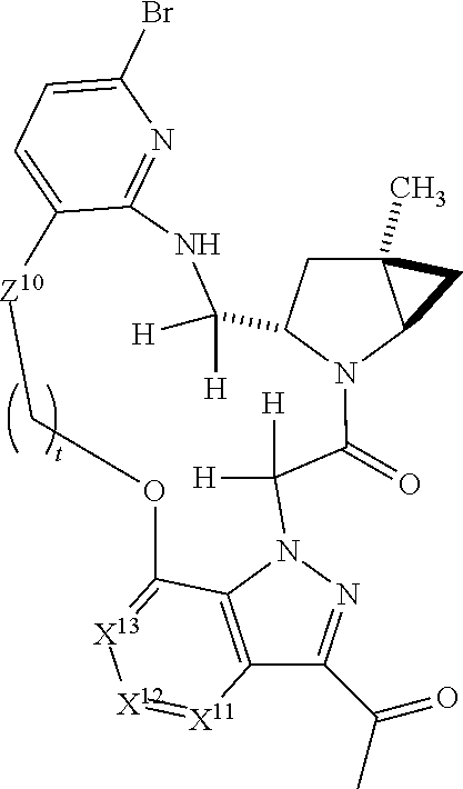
C12(C)CC3N(C1C2)C(=O)C([H])([H])N1N=C(C(C)=O)C2=C1C(=[X13][X12]=[X11]2)OC[Z10]C1=CC=C(Br)N=C1NC3([H])[H]
